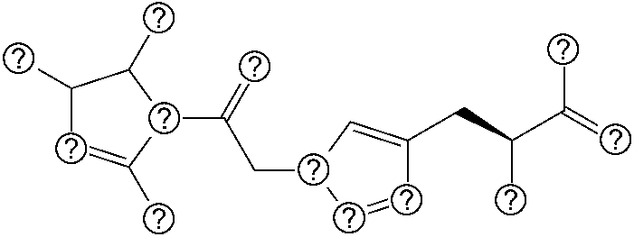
C(CC1C=CC(CC(C(=C)C)C)=C1)(=C)C1C(C)=CC(C)C1C
